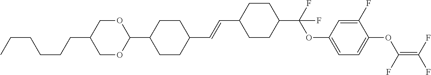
C1CC(C(F)(OC2=CC=C(OC(=C(F)F)F)C(F)=C2)F)CCC1C=CC1CCC(C2OCC(CCCCCC)CO2)CC1
